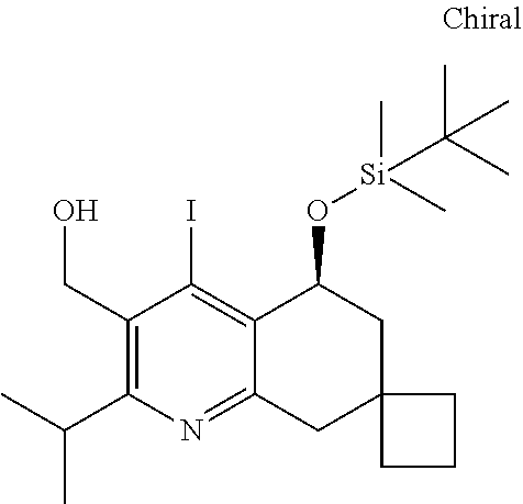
C1(C(C)C)=C(CO)C(I)=C2C(=N1)CC1(CC2O[Si](C)(C)C(C)(C)C)CCC1
